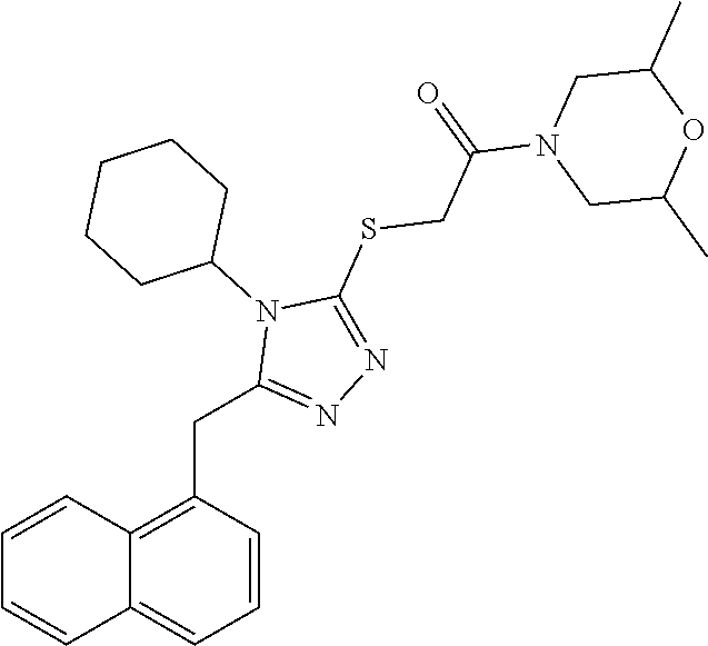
C1=CC(CC2=NN=C(SCC(N3CC(C)OC(C)C3)=O)N2C2CCCCC2)=C2C(=C1)C=CC=C2
